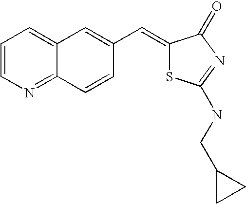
C1=CN=C2C(=C1)C=C(C=C1SC(NCC3CC3)=NC1=O)C=C2
